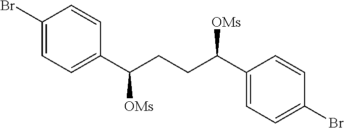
C1=C(Br)C=CC(C(CCC(C2=CC=C(Br)C=C2)[OMs])[OMs])=C1
